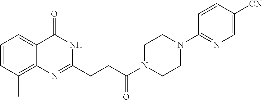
C1=CC(C)=C2C(=C1)C(=O)NC(CCC(N1CCN(C3=NC=C([CN])C=C3)CC1)=O)=N2
